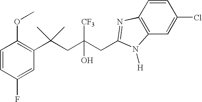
C1(F)=CC(C(CC(CC2=NC3=C(C=C(Cl)C=C3)N2[H])([CF3])O)(C)C)=C(OC)C=C1
